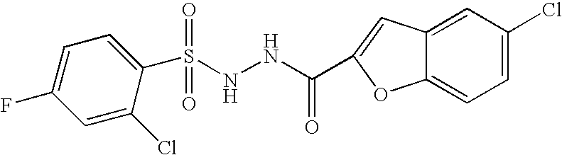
C1(S(NNC(=O)C2=CC3=CC(Cl)=CC=C3O2)(=O)=O)=CC=C(F)C=C1Cl
